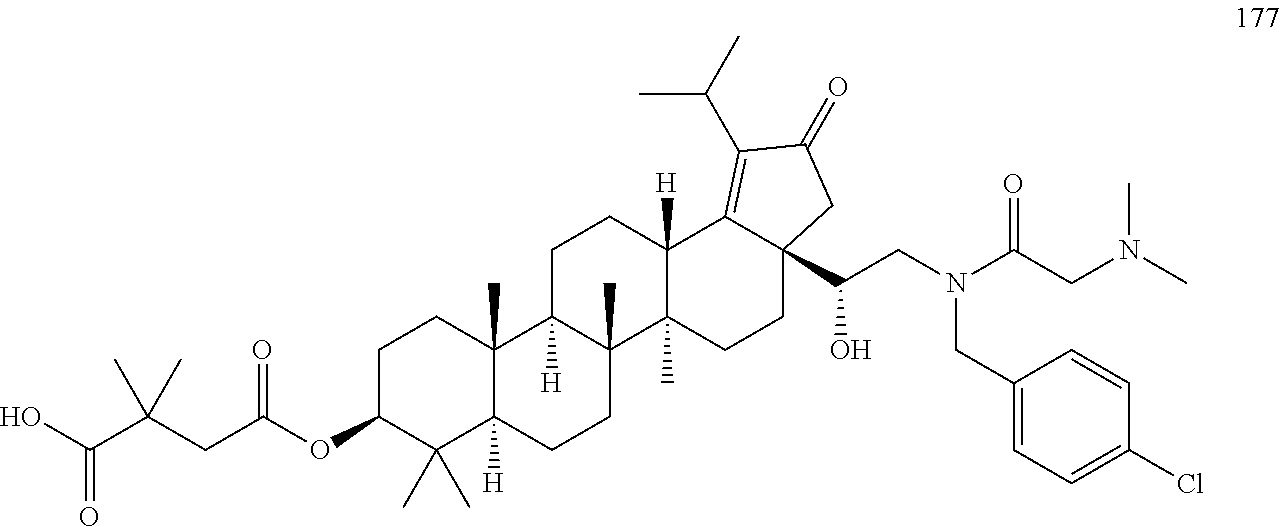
C1C(OC(CC(C(O)=O)(C)C)=O)C(C)(C)C2([H])C(C)(C1)C1([H])C(C)(CC2)C2(C)C([H])(CC1)C1=C(C(C)C)C(=O)CC1(C(CN(C(CN(C)C)=O)CC1=CC=C(Cl)C=C1)O)CC2
